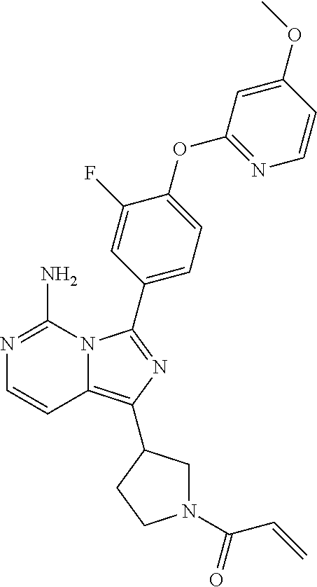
N1=C(N)N2C(=C(C3CN(C(C=C)=O)CC3)N=C2C2=CC=C(OC3=NC=CC(OC)=C3)C(F)=C2)C=C1
